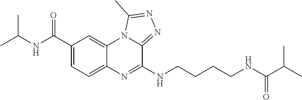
C1=C(C(NC(C)C)=O)C=C2C(=C1)N=C(NCCCCNC(C(C)C)=O)C1=NN=C(C)N21
